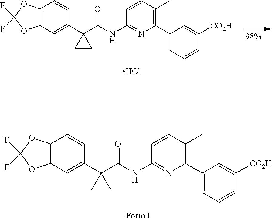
C12=C(C=C(C3(C(NC4=NC(C5=CC=CC([CO2H])=C5)=C(C)C=C4)=O)CC3)C=C1)OC(F)(F)O2.C12=C(C=C(C3(C(NC4=NC(C5=CC=CC([CO2H])=C5)=C(C)C=C4)=O)CC3)C=C1)OC(F)(F)O2.Cl
